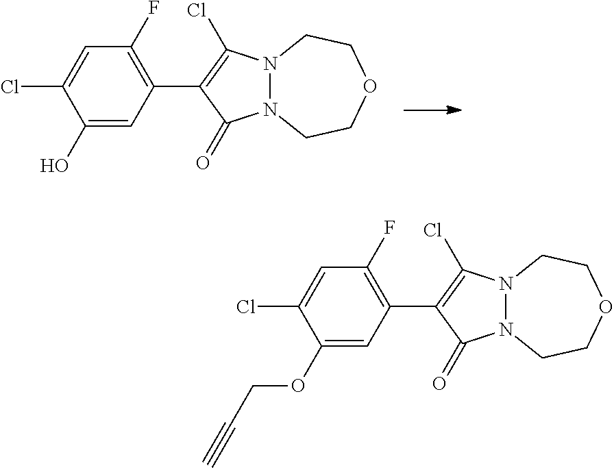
C1(O)=CC(C2=C(Cl)N3N(C2=O)CCOCC3)=C(F)C=C1Cl.C1(OCC#C)=CC(C2=C(Cl)N3N(C2=O)CCOCC3)=C(F)C=C1Cl
